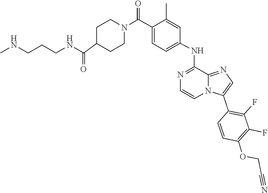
C1=C(C(N2CCC(C(=O)NCCCNC)CC2)=O)C(C)=CC(NC2=NC=CN3C2=NC=C3C2=C(F)C(F)=C(OCC#N)C=C2)=C1
